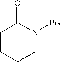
C1CCCN([Boc])C1=O
